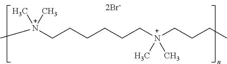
C[N+](CCCCCC[N+](CCCC)(C)C)(C)C
